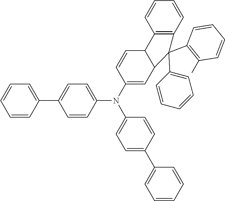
C1=CC=CC(C2=CC=C(N(C3=CC4C(C=C3)C3=C(C=CC=C3)C4(C3=CC=CC=C3)C3=C(C)C=CC=C3)C3=CC=C(C4=CC=CC=C4)C=C3)C=C2)=C1
